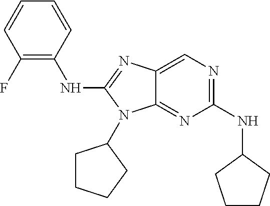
C1(NC2CCCC2)=NC=C2C(=N1)N(C1CCCC1)C(NC1=C(F)C=CC=C1)=N2
